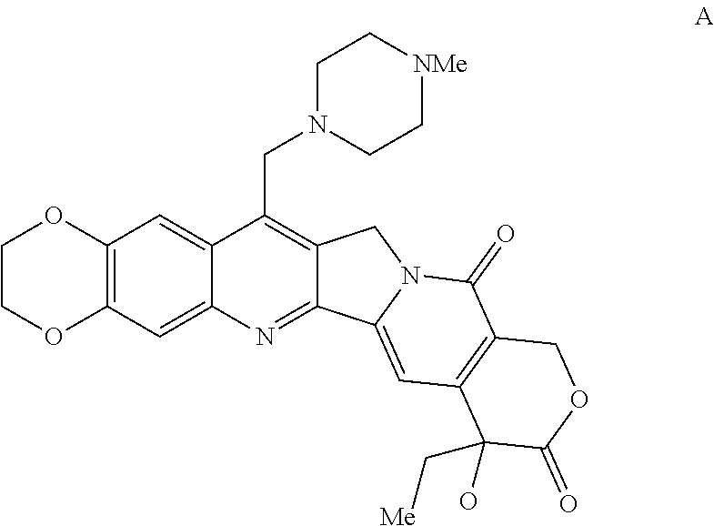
C1COC2=C(O1)C=C1C(=C2)N=C2C(=C1CN1CC[NMe]CC1)CN1C2=CC2=C(C1=O)COC(=O)C2(O)C[Me]
